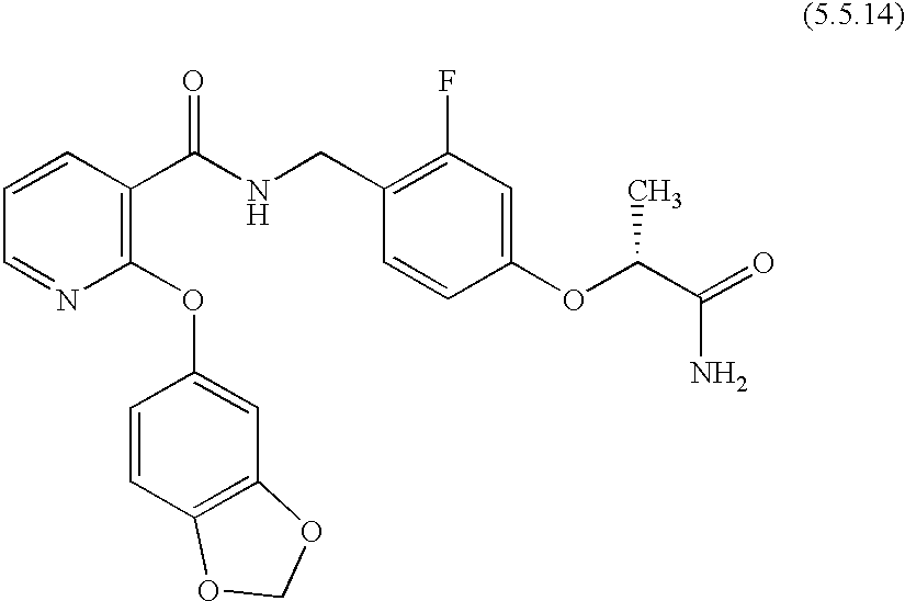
C1=CC(C(NCC2=C(F)C=C(OC(C(=O)N)C)C=C2)=O)=C(OC2=CC3=C(C=C2)OCO3)N=C1
